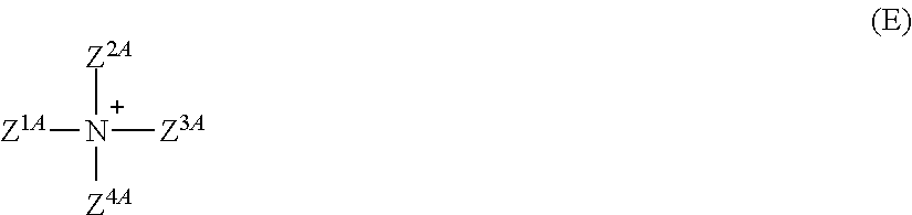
[Z1A][N+]([Z2A])([Z4A])[Z3A]
